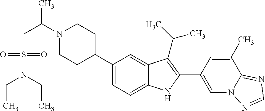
C1(C2CCN(C(C)CS(N(CC)CC)(=O)=O)CC2)=CC=C2C(=C1)C(C(C)C)=C(C1=CN3C(=NC=N3)C(C)=C1)N2
